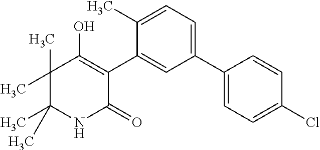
C1(C2=CC(C3=CC=C(Cl)C=C3)=CC=C2C)=C(O)C(C)(C)C(C)(C)NC1=O
